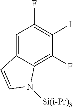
C1(I)=C(F)C=C2C(=C1F)N([Si(i-Pr)3])C=C2
